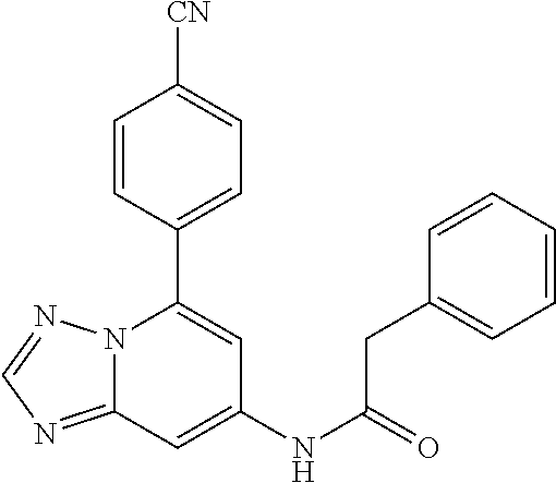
C12=NC=NN1C(C1=CC=C([CN])C=C1)=CC(NC(=O)CC1=CC=CC=C1)=C2
